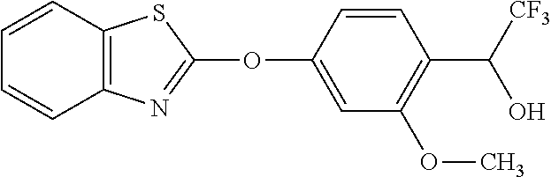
C1(OC2=NC3=C(S2)C=CC=C3)=CC(OC)=C(C([CF3])O)C=C1
